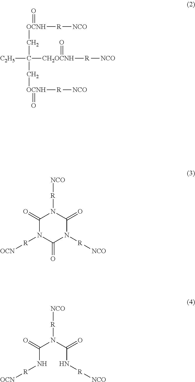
[OCNH](CC([CH2OCNH]([R][NCO])=O)(C[OCNH](=O)[R][NCO])[C2H5])([R][NCO])=O.C1(=O)N([R][OCN])C(=O)N([R][NCO])C(=O)N1[R][NCO].C(N[R][OCN])(N(C(N[R][NCO])=O)[R][NCO])=O
